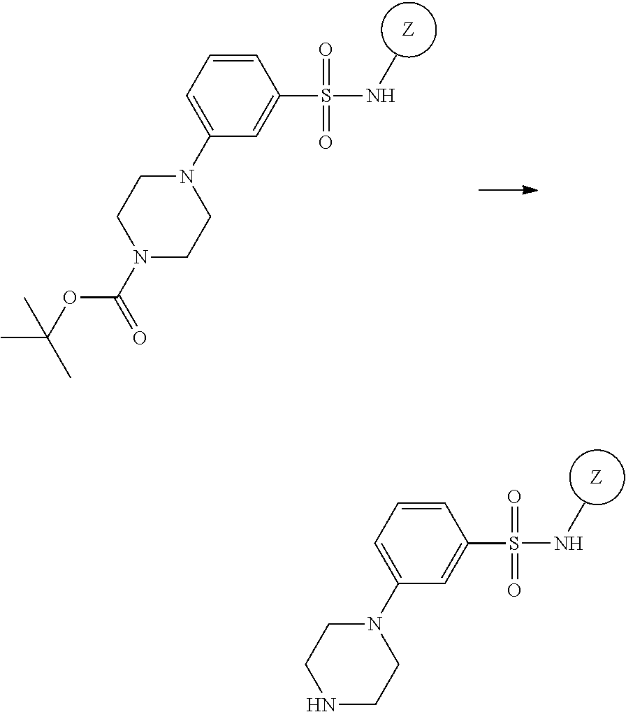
N(S(C1=CC(N2CCN(C(OC(C)(C)C)=O)CC2)=CC=C1)(=O)=O)C.N(S(C1=CC(N2CCNCC2)=CC=C1)(=O)=O)C
